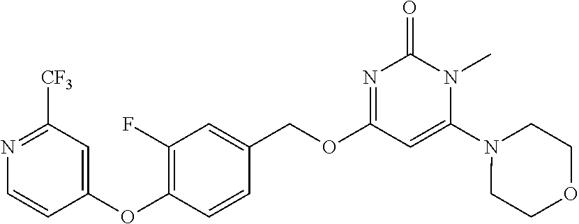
N1=C([CF3])C=C(OC2=C(F)C=C(COC3=NC(=O)N(C)C(N4CCOCC4)=C3)C=C2)C=C1
